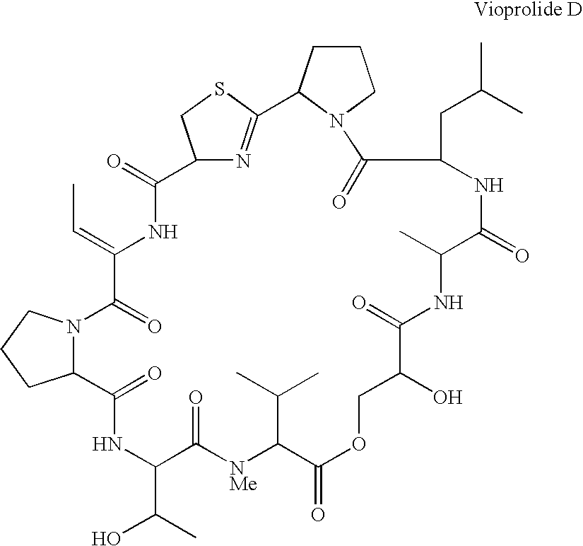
N1C(=O)C2N(C(=O)C(=CC)NC(=O)C3N=C(SC3)C3CCCN3C(=O)C(CC(C)C)NC(=O)C(C)NC(=O)C(O)COC(=O)C(C(C)C)[NMe]C(=O)C1C(O)C)CCC2
